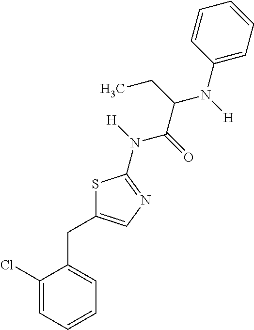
C1(Cl)=CC=CC=C1CC1=CN=C(N(C(C(N(C2=CC=CC=C2)[H])CC)=O)[H])S1
